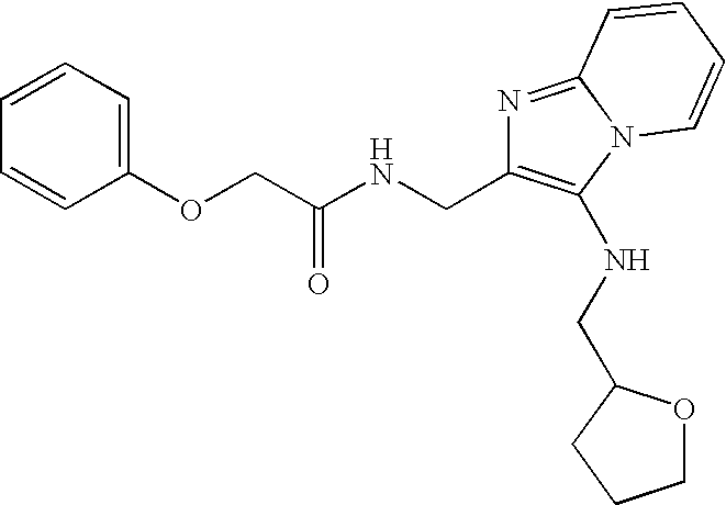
C1(OCC(NCC2=C(NCC3OCCC3)N3C(=N2)C=CC=C3)=O)=CC=CC=C1
